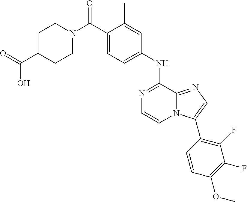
C(C1=CC=C(NC2=NC=CN3C2=NC=C3C2=C(F)C(F)=C(OC)C=C2)C=C1C)(N1CCC(C(=O)O)CC1)=O
